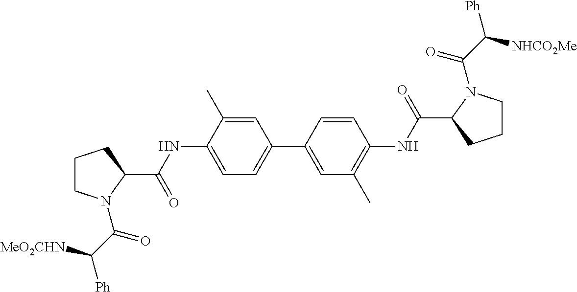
C1CN(C(C([Ph])[MeO2CHN])=O)C(C(NC2=CC=C(C3=CC(C)=C(NC(=O)C4CCCN4C(=O)C([Ph])[NHCO2Me])C=C3)C=C2C)=O)C1
